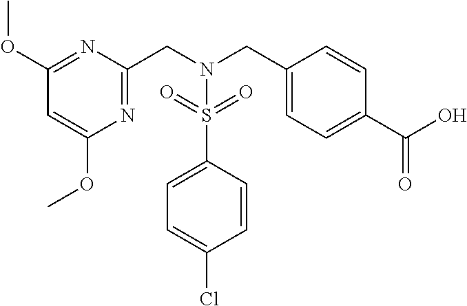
C1(OC)=NC(CN(CC2=CC=C(C(O)=O)C=C2)S(C2=CC=C(Cl)C=C2)(=O)=O)=NC(OC)=C1
